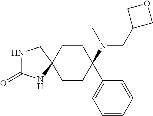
C1CC(N(C)CC2COC2)(C2=CC=CC=C2)CCC12CNC(=O)N2
